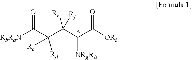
O=C(C(C(C(C([ORi])=O)[NRgRh])([Re])[Rf])([Rd])[Rc])[RbRaN]
